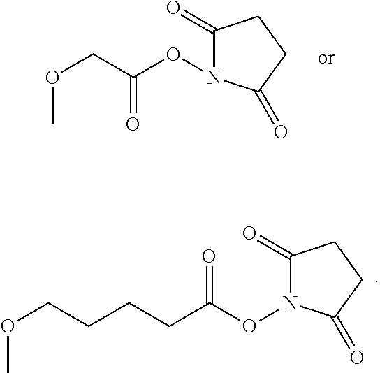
O(CC(ON1C(=O)CCC1=O)=O)C.C1(=O)N(OC(CCCCOC)=O)C(=O)CC1
